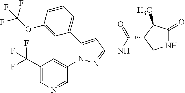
N1C(=O)C(C)C(C(NC2=NN(C3=CC(C(F)(F)F)=CN=C3)C(C3=CC=CC(OC(F)(F)F)=C3)=C2)=O)C1
